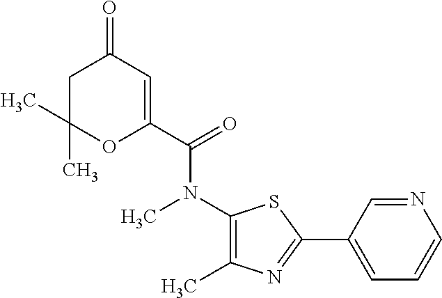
C1=C(C(=O)N(C2=C(C)N=C(C3=CC=CN=C3)S2)C)OC(C)(C)CC1=O
